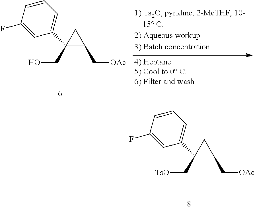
C1=CC=C(C2(C[TsO])CC2C[OAc])C=C1F.C1=CC=C(C2(CO)CC2C[OAc])C=C1F
